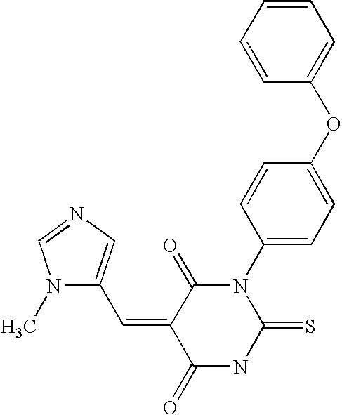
N1C(=S)N(C2=CC=C(OC3=CC=CC=C3)C=C2)C(=O)C(=CC2=CN=CN2C)C1=O
